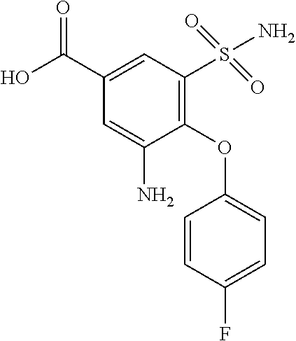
C1(C(O)=O)=CC(S(=O)(=O)N)=C(OC2=CC=C(F)C=C2)C(N)=C1
